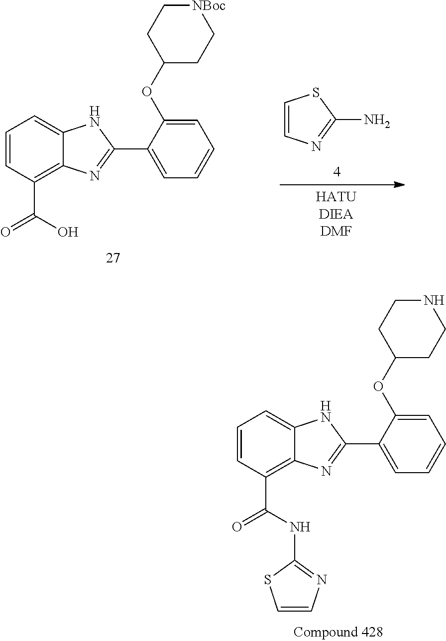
C1=CC(C(=O)NC2=NC=CS2)=C2C(=C1)NC(C1=CC=CC=C1OC1CCNCC1)=N2.C1=CN=C(N)S1.C1=CC(C(=O)O)=C2C(=C1)NC(C1=CC=CC=C1OC1CC[NBoc]CC1)=N2
